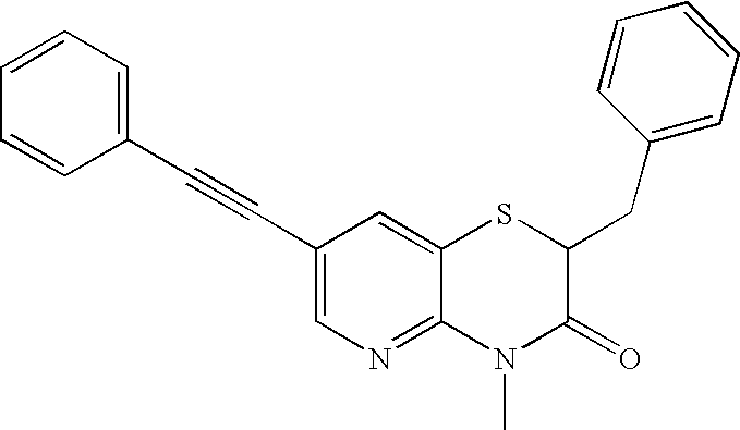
C1(C#CC2=CC=CC=C2)=CN=C2C(=C1)SC(CC1=CC=CC=C1)C(=O)N2C
